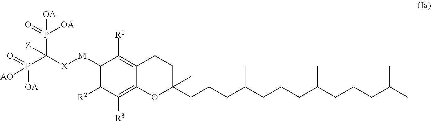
C1([M][X]C(P(=O)([OA])[AO])(P(=O)([OA])[OA])[Z])=C([R2])C([R3])=C2C(=C1[R1])CCC(CCCC(CCCC(CCCC(C)C)C)C)(C)O2
